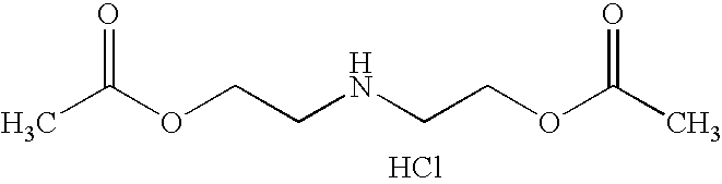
N(CCOC(C)=O)CCOC(C)=O.Cl
